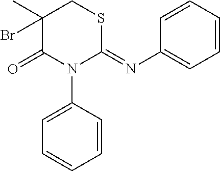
C1=CC=CC(N=C2SCC(Br)(C)C(=O)N2C2=CC=CC=C2)=C1
